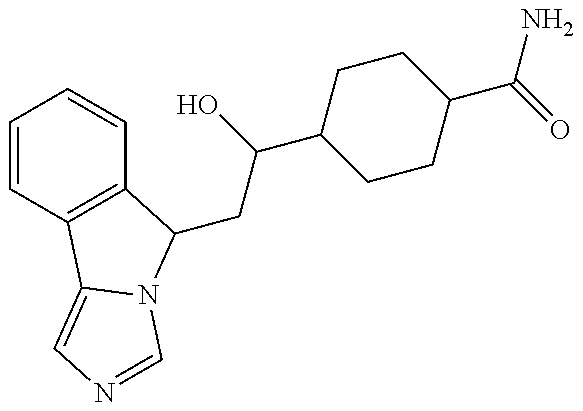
C1=CC2=C(C=C1)C(CC(C1CCC(C(N)=O)CC1)O)N1C2=CN=C1
